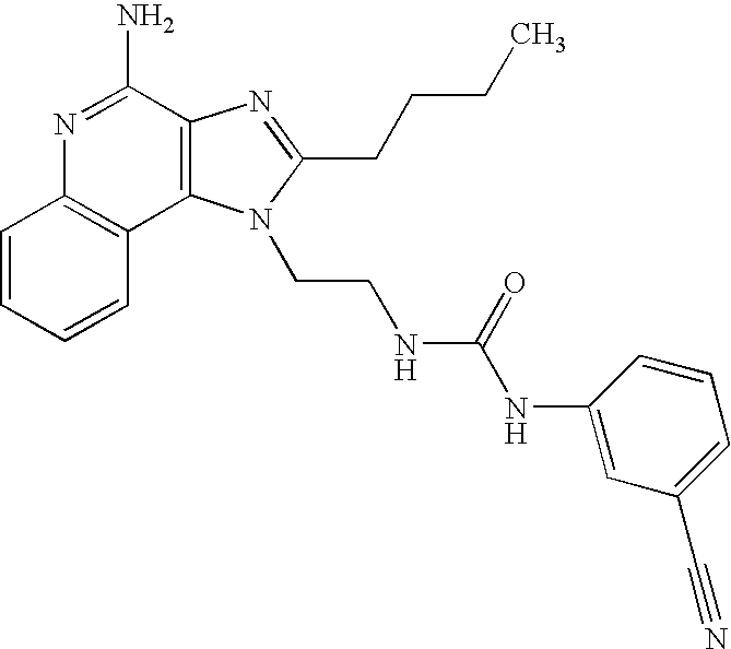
C1=CC=CC2=C1N=C(N)C1=C2N(CCNC(NC2=CC(C#N)=CC=C2)=O)C(CCCC)=N1
